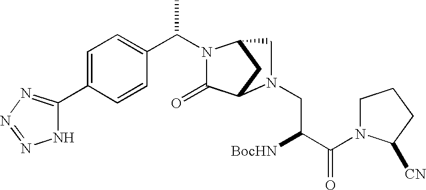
C1=C(C2=NN=NN2)C=CC(C(N2C(=O)C3CC2CN3CC([BocHN])C(=O)N2CCCC2[CN])C)=C1
